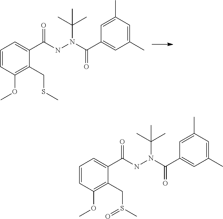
C1=C(C)C=C(C)C=C1C(N(NC(C1=CC=CC(OC)=C1CSC)=O)C(C)(C)C)=O.C1=C(C)C=C(C)C=C1C(N(NC(C1=CC=CC(OC)=C1CS(C)=O)=O)C(C)(C)C)=O
